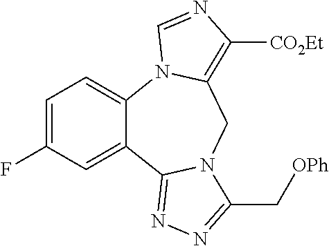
C1=C(F)C=C2C(=C1)N1C(=C([CO2Et])N=C1)CN1C2=NN=C1C[OPh]
